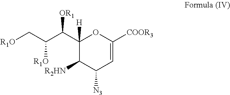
C([R1O])(C(C1([H])C([R2HN])C([N3])C=C([COOR3])O1)[OR1])C[R1O]
